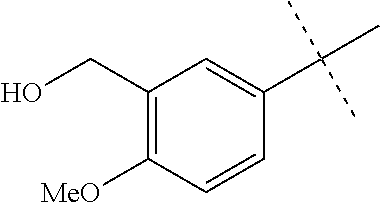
C1(CO)=C([MeO])C=CC(C(C)(C)C)=C1
